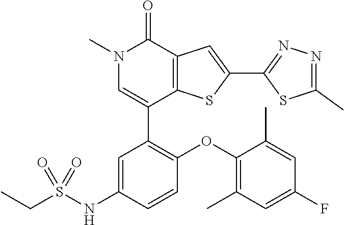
N1(C)C=C(C2=C(OC3=C(C)C=C(F)C=C3C)C=CC(NS(CC)(=O)=O)=C2)C2=C(C1=O)C=C(C1=NN=C(C)S1)S2
